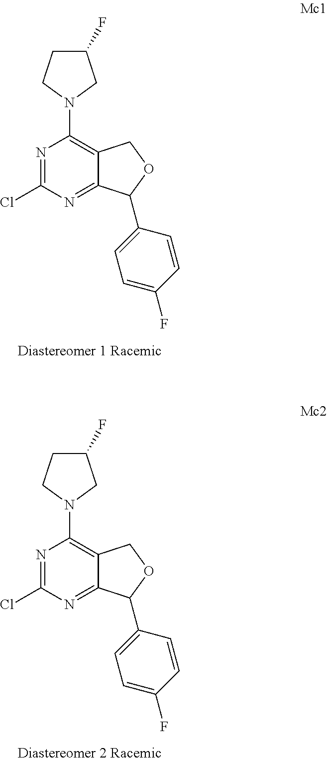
N1=C(Cl)N=C2C(=C1N1CC(F)CC1)COC2C1=CC=C(F)C=C1.N1=C(Cl)N=C2C(=C1N1CC(F)CC1)COC2C1=CC=C(F)C=C1
